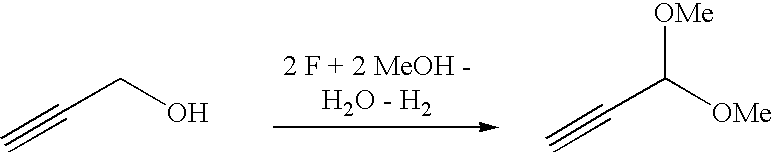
C(CO)#C.C(C([OMe])[OMe])#C
